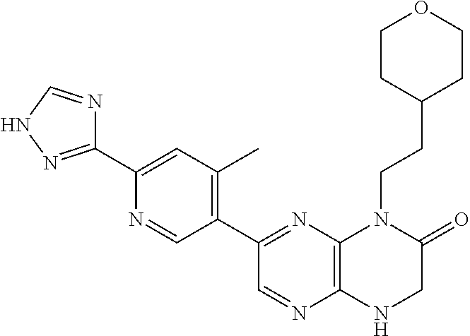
C12=C(N=C(C3=C(C)C=C(C4=NNC=N4)N=C3)C=N1)N(CCC1CCOCC1)C(=O)CN2
